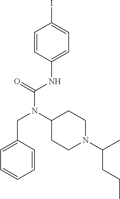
C1=C(CN(C(NC2=CC=C(I)C=C2)=O)C2CCN(C(C)CCC)CC2)C=CC=C1
